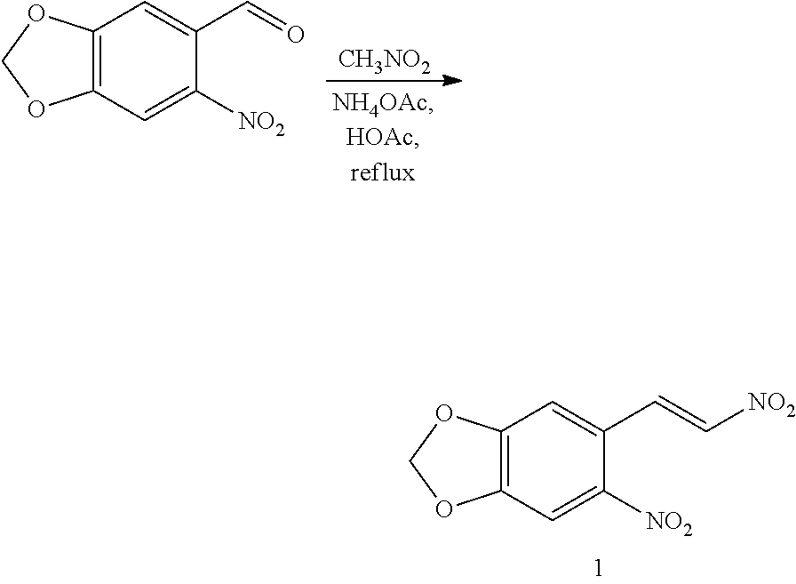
C12=C(C=C([NO2])C(C=O)=C1)OCO2.[CH3NO2].C12=C(C=C([NO2])C(C=C[NO2])=C1)OCO2
